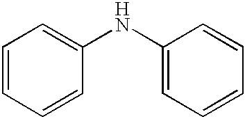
C1=CC=CC(NC2=CC=CC=C2)=C1
